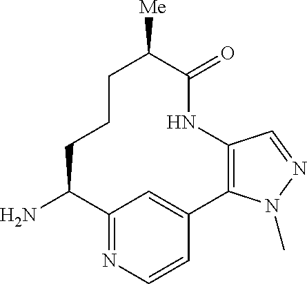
C12=C(N(C)N=C1)C1=CC(=NC=C1)C(N)CCCC([Me])C(=O)N2
